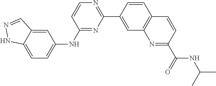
C1=CC(C2=NC=CC(NC3=CC=C4C(=C3)C=NN4)=N2)=CC2=C1C=CC(C(=O)NC(C)C)=N2
